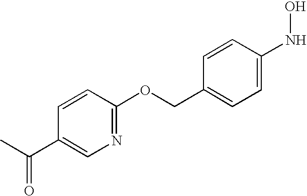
CC(C1=CN=C(OCC2=CC=C(NO)C=C2)C=C1)=O
